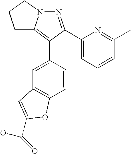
C1C2=C(C3=CC4=C(C=C3)OC(C(O)=O)=C4)C(C3=CC=CC(C)=N3)=NN2CC1
